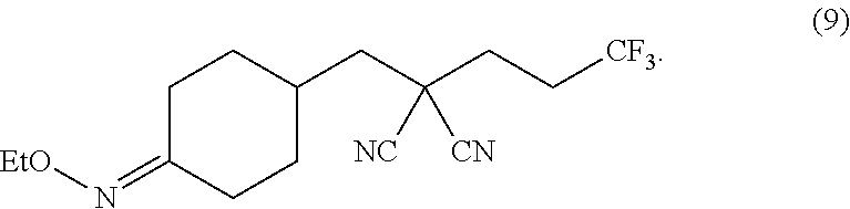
C1C(=N[EtO])CCC(CC(CC[CF3])([NC])[CN])C1
